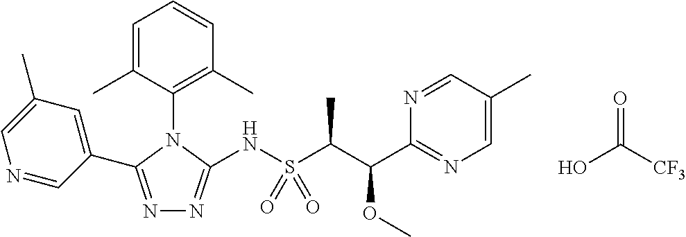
C1=C(C)C(N2C(C3=CC(C)=CN=C3)=NN=C2NS(C(C(C2=NC=C(C)C=N2)OC)C)(=O)=O)=C(C)C=C1.OC([CF3])=O
